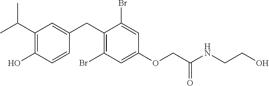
C1(CC2=CC(C(C)C)=C(O)C=C2)=C(Br)C=C(OCC(NCCO)=O)C=C1Br
